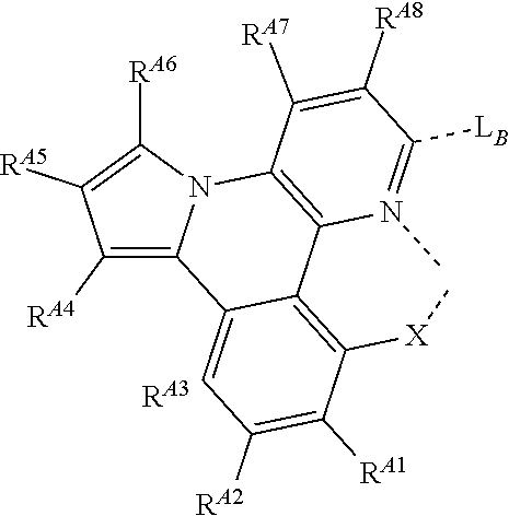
[LB]C1=N(C)C2=C(N3C(=C([RA4])C([RA5])=C3[RA6])C3=CC([RA2])=C([RA1])C([X]C)=C32)C([RA7])=C1[RA8].[RA3]
